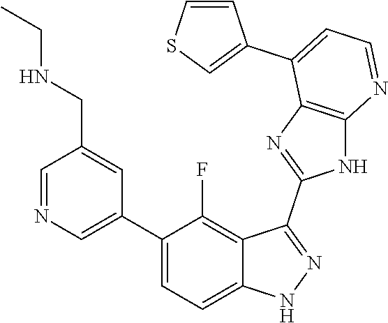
C1=NC=C(C2=CC=C3C(=C2F)C(C2=NC4=C(N2)N=CC=C4C2=CSC=C2)=NN3)C=C1CNCC
